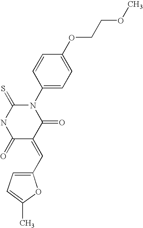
N1(C2=CC=C(OCCOC)C=C2)C(=S)NC(=O)C(=CC2=CC=C(C)O2)C1=O
